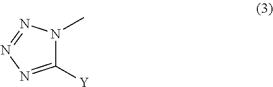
C1([Y])=NN=NN1C
